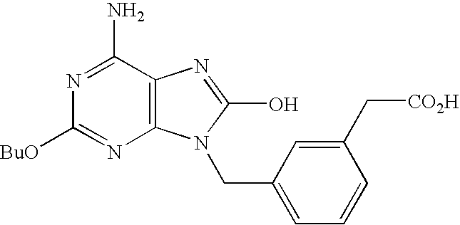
C12=C(C(N)=NC([BuO])=N1)N=C(O)N2CC1=CC=CC(C[CO2H])=C1
